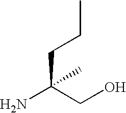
C(C(CO)(N)C)CC
